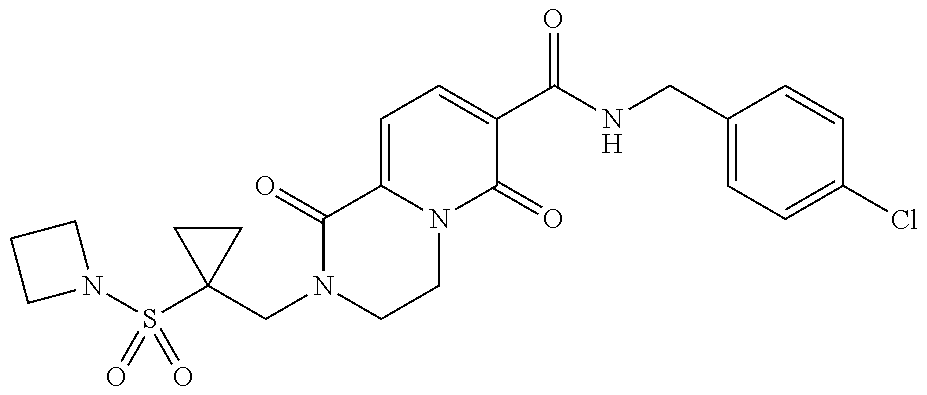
N1(S(C2(CN3CCN4C(=CC=C(C(NCC5=CC=C(Cl)C=C5)=O)C4=O)C3=O)CC2)(=O)=O)CCC1
